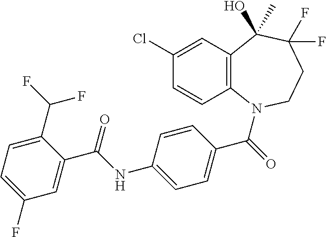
C12=C(N(C(=O)C3=CC=C(NC(C4=CC(F)=CC=C4C(F)F)=O)C=C3)CCC(F)(F)C1(C)O)C=CC(Cl)=C2
